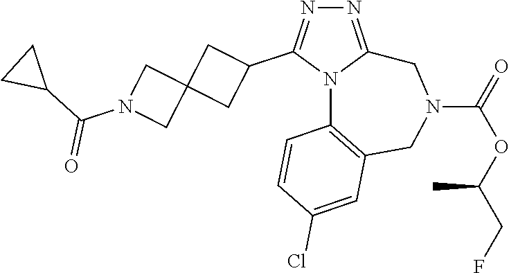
N1=C2N(C(C3CC4(C3)CN(C(C3CC3)=O)C4)=N1)C1=C(CN(C(=O)OC(CF)C)C2)C=C(Cl)C=C1
